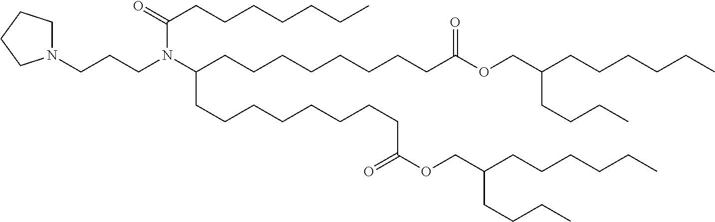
N1(CCCN(C(CCCCCCCCC(=O)OCC(CCCCCC)CCCC)CCCCCCCCC(OCC(CCCCCC)CCCC)=O)C(CCCCCCC)=O)CCCC1
